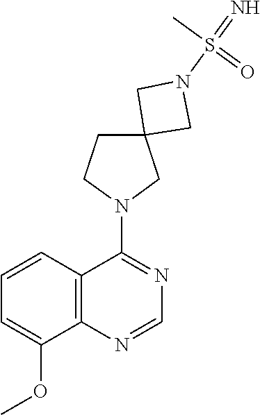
C12=C(C=CC=C1OC)C(N1CC3(CC1)CN(S(=N)(C)=O)C3)=NC=N2
